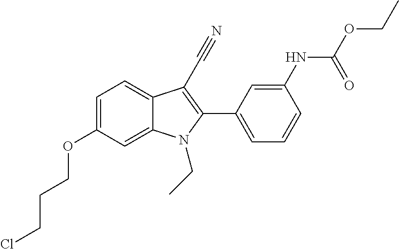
C1=C2C(=CC=C1OCCCCl)C(C#N)=C(C1=CC=CC(NC(OCC)=O)=C1)N2CC
